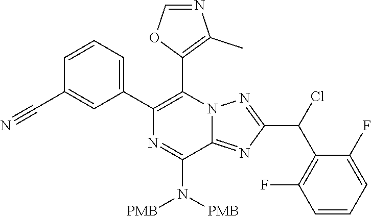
C1(C2=CC=CC(C#N)=C2)=C(C2=C(C)N=CO2)N2C(=NC(C(Cl)C3=C(F)C=CC=C3F)=N2)C(N([PMB])[PMB])=N1
